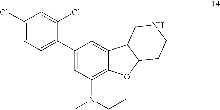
C1(Cl)=CC=C(C2=CC(N(CC)C)=C3C(=C2)C2C(O3)CCNC2)C(Cl)=C1
